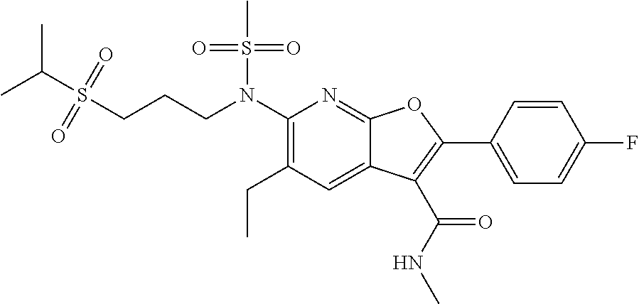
S(CCCN(C1=C(CC)C=C2C(=N1)OC(C1=CC=C(F)C=C1)=C2C(NC)=O)S(C)(=O)=O)(C(C)C)(=O)=O
